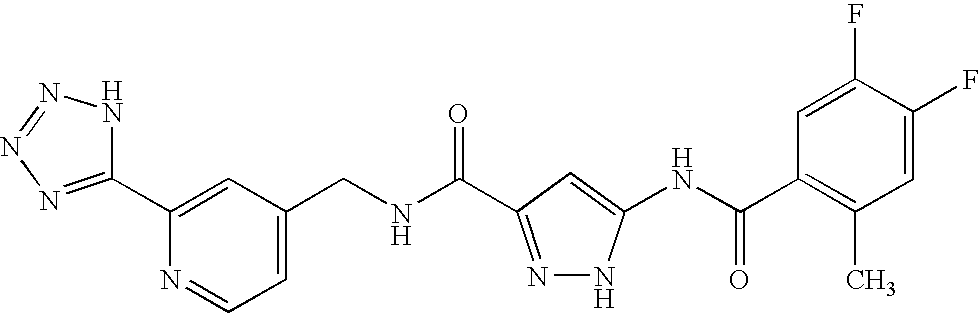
C1=C(CNC(=O)C2=NNC(NC(C3=C(C)C=C(F)C(F)=C3)=O)=C2)C=C(C2=NN=NN2)N=C1
